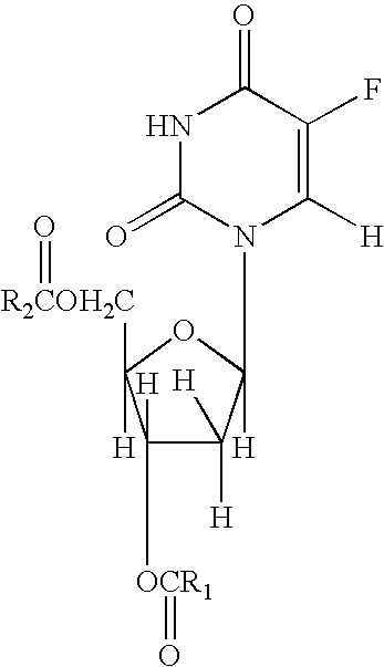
N1(C2([H])C([H])([H])C([OCR1]=O)([H])C([R2COH2C]=O)([H])O2)C([H])=C(F)C(=O)NC1=O
